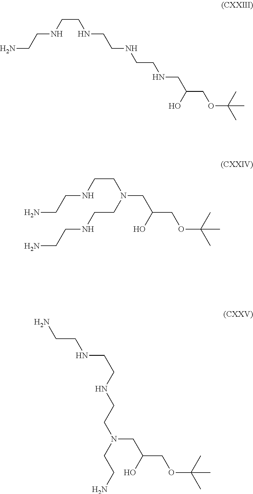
NCCNCCNCCNCCNCC(COC(C)(C)C)O.NCCNCCN(CC(COC(C)(C)C)O)CCNCCN.NCCNCCNCCN(CCN)CC(COC(C)(C)C)O
